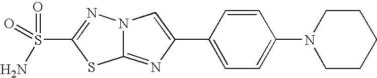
C12=NC(C3=CC=C(N4CCCCC4)C=C3)=CN1N=C(S(=O)(=O)N)S2
